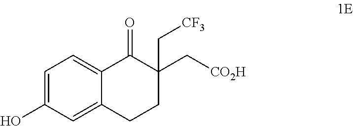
C1=C(O)C=C2C(=C1)C(=O)C(C[CO2H])(C[CF3])CC2
